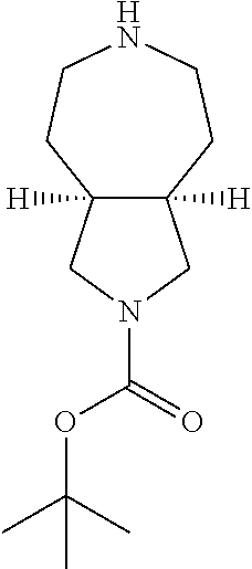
C12([H])C([H])(CN(C(=O)OC(C)(C)C)C1)CCNCC2
